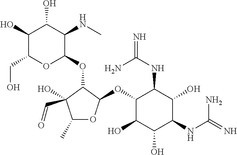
N(C1C(OC2OC(C)C(O)(C=O)C2OC2C(NC)C(O)C(O)C(CO)O2)C(O)C(O)C(NC(N)=N)C1O)C(N)=N
